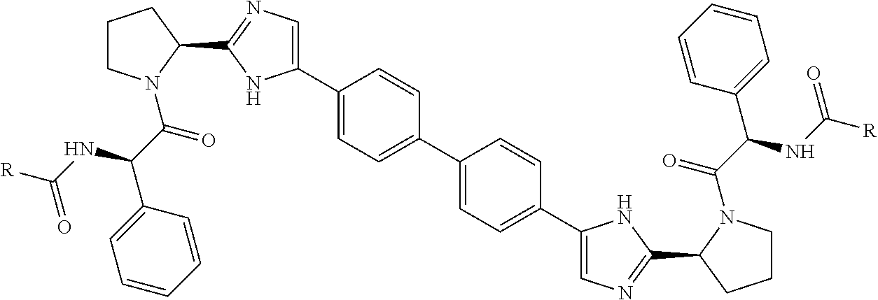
C1(C2=CN=C(C3CCCN3C(=O)C(C3=CC=CC=C3)NC(=O)[R])N2)=CC=C(C2=CC=C(C3=CN=C(C4CCCN4C(C(NC([R])=O)C4=CC=CC=C4)=O)N3)C=C2)C=C1
